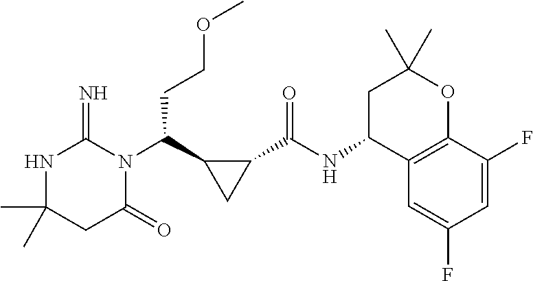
CC1(C)NC(=N)N(C(C2CC2C(NC2C3=C(OC(C)(C)C2)C(F)=CC(F)=C3)=O)CCOC)C(=O)C1
